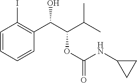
C1=CC=CC(C(C(C(C)C)OC(=O)NC2CC2)O)=C1I
